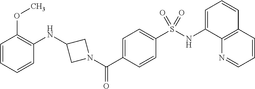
C1(NC2CN(C(C3=CC=C(S(NC4=CC=CC5=C4N=CC=C5)(=O)=O)C=C3)=O)C2)=C(OC)C=CC=C1
